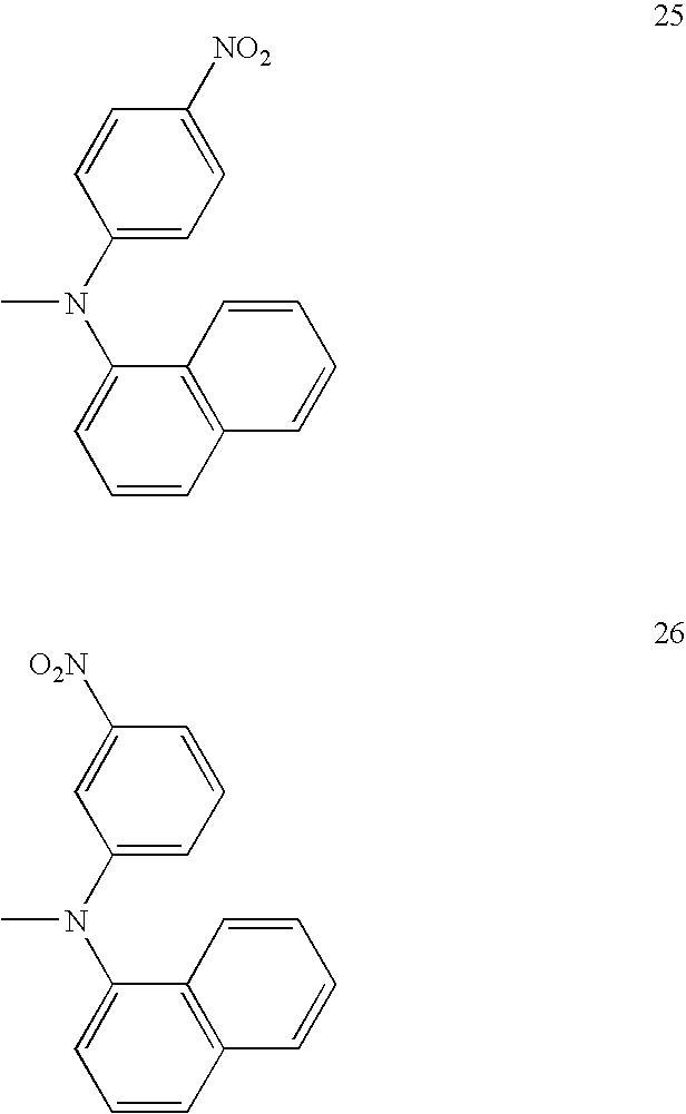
C1(N(C2=CC=CC3=C2C=CC=C3)C)=CC=C([NO2])C=C1.C1(N(C2=CC=CC3=C2C=CC=C3)C)=CC=CC([O2N])=C1
